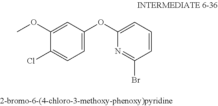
C1=CC=C(OC2=CC=C(Cl)C(OC)=C2)N=C1Br
